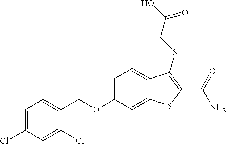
C1=C(Cl)C=C(Cl)C(COC2=CC=C3C(=C2)SC(C(N)=O)=C3SCC(=O)O)=C1
